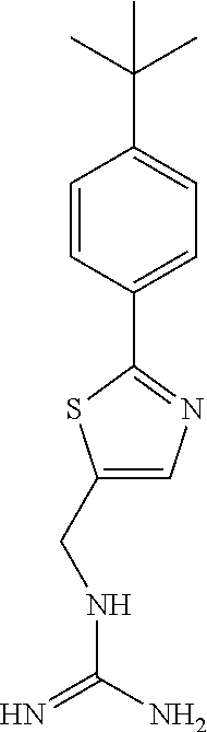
C1=CC(C2=NC=C(CNC(N)=N)S2)=CC=C1C(C)(C)C
